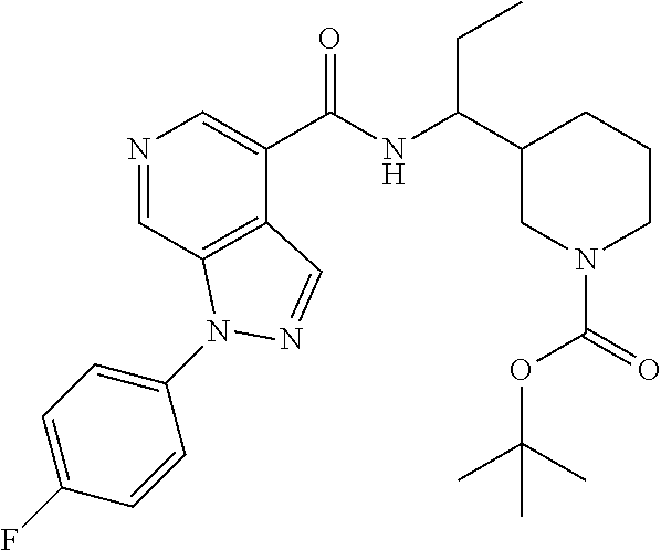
N1=CC2=C(C(C(NC(C3CN(C(=O)OC(C)(C)C)CCC3)CC)=O)=C1)C=NN2C1=CC=C(F)C=C1
